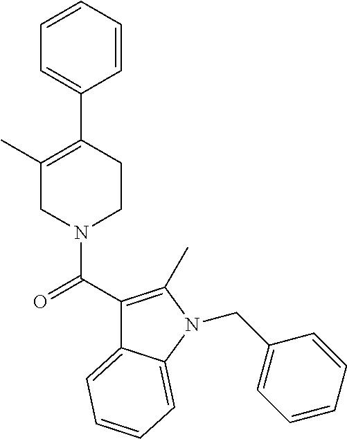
C12=CC=CC=C1N(CC1=CC=CC=C1)C(C)=C2C(=O)N1CC(C)=C(C2=CC=CC=C2)CC1
